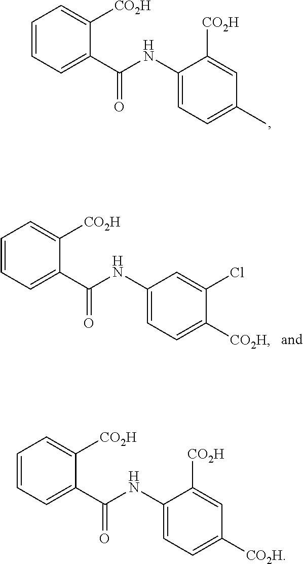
C1=CC=C(C(NC2=CC=C(C)C=C2[CO2H])=O)C([CO2H])=C1.C1=CC=C(C(NC2=CC=C([CO2H])C=C2[CO2H])=O)C([CO2H])=C1.C1=CC=C(C(NC2=CC=C([CO2H])C(Cl)=C2)=O)C([CO2H])=C1
